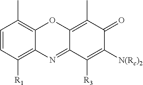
C1=CC([R1])=C2C(=C1C)OC1=C(C)C(=O)C([N(Rc)2])=C([R3])C1=N2
